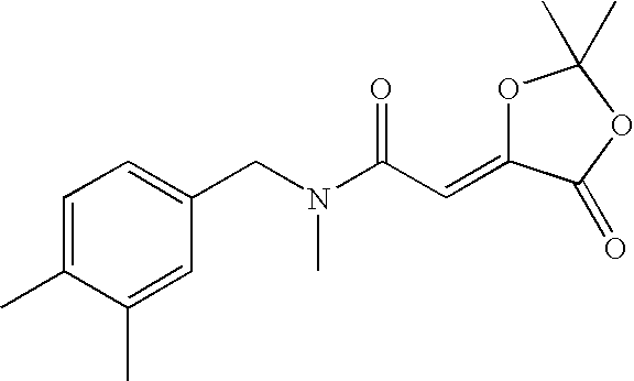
C1=C(C)C(C)=CC(CN(C)C(C=C2OC(C)(C)OC2=O)=O)=C1
